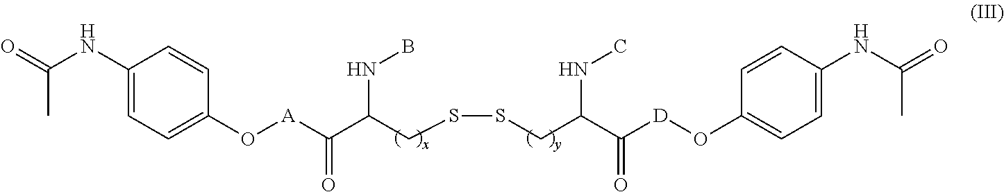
C1(NC(=O)C)=CC=C(O[A]C(C(CSSCC(C([D]OC2=CC=C(NC(=O)C)C=C2)=O)NC)NB)=O)C=C1
